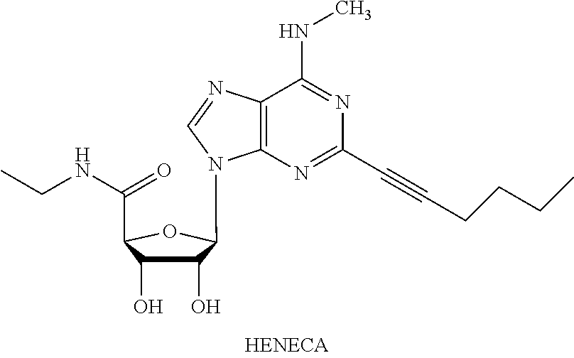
C1(NC)=NC(C#CCCCC)=NC2=C1N=CN2C1C(O)C(O)C(C(NCC)=O)O1
